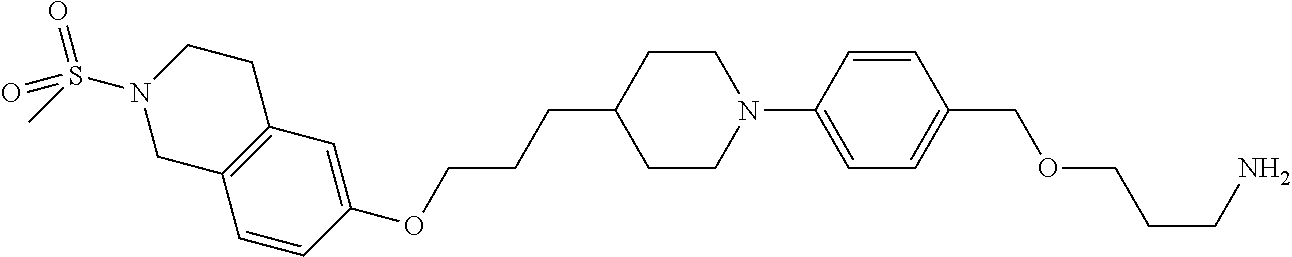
C1=CC(OCCCC2CCN(C3=CC=C(COCCCN)C=C3)CC2)=CC2=C1CN(S(C)(=O)=O)CC2
